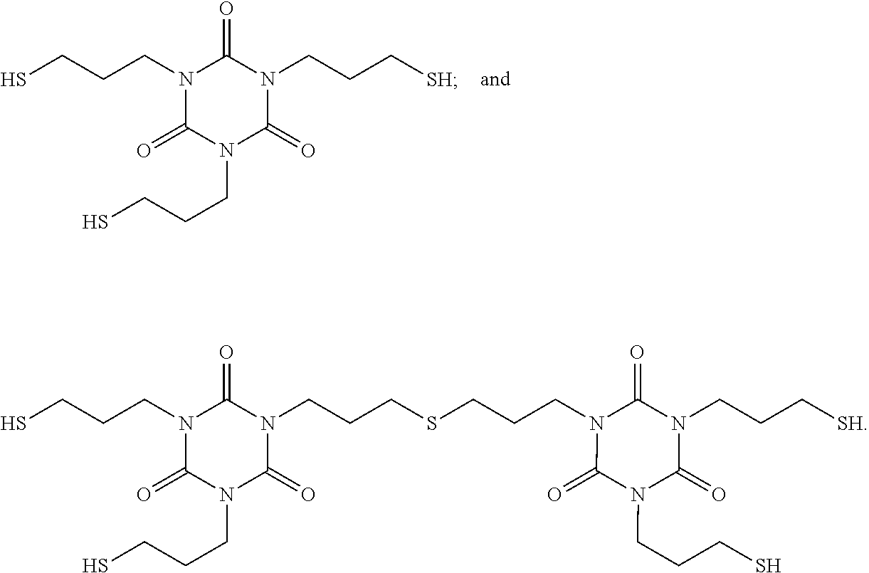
SCCCN1C(=O)N(CCC[SH])C(=O)N(CCCS)C1=O.SCCCN1C(=O)N(CCCSCCCN2C(=O)N(CCC[SH])C(=O)N(CCCS)C2=O)C(=O)N(CCCS)C1=O
